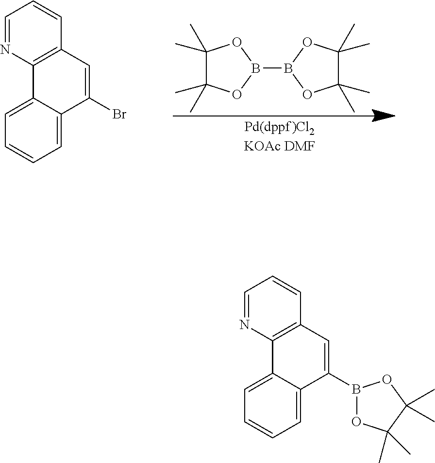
C1(C)(C)C(C)(C)OB(B2OC(C)(C)C(C)(C)O2)O1.C1=C2C(=CC=C1)C(Br)=CC1=C2N=CC=C1.C1=C2C(=CC=C1)C(B1OC(C)(C)C(C)(C)O1)=CC1=C2N=CC=C1
